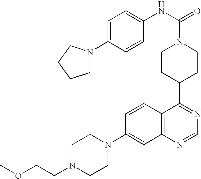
C1=CC2=C(C=C1N1CCN(CCOC)CC1)N=CN=C2C1CCN(C(NC2=CC=C(N3CCCC3)C=C2)=O)CC1
